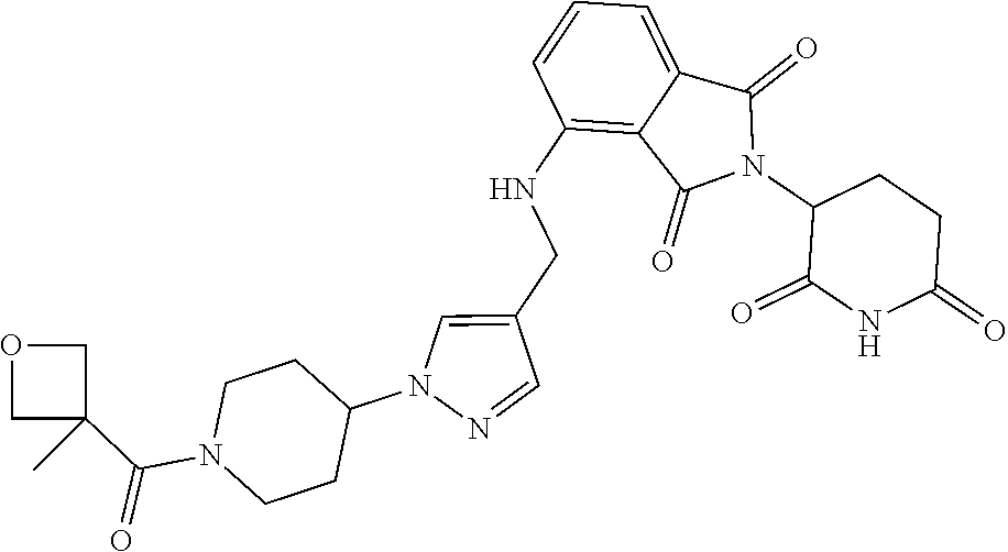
C1(NCC2=CN(C3CCN(C(C4(C)COC4)=O)CC3)N=C2)=C2C(=CC=C1)C(=O)N(C1C(=O)NC(=O)CC1)C2=O
